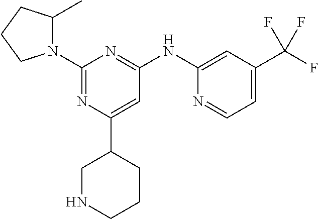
N1=C(N2C(C)CCC2)N=C(NC2=CC(C(F)(F)F)=CC=N2)C=C1C1CNCCC1
